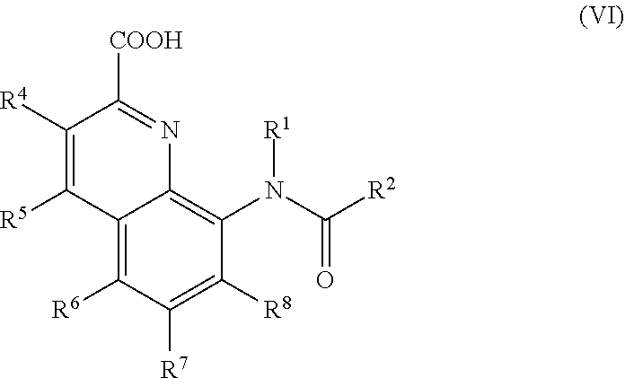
C12=C([R6])C([R7])=C([R8])C(N(C([R2])=O)[R1])=C1N=C([COOH])C([R4])=C2[R5]
